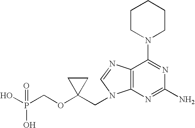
OP(COC1(CN2C3=C(N=C2)C(N2CCCCC2)=NC(N)=N3)CC1)(O)=O
